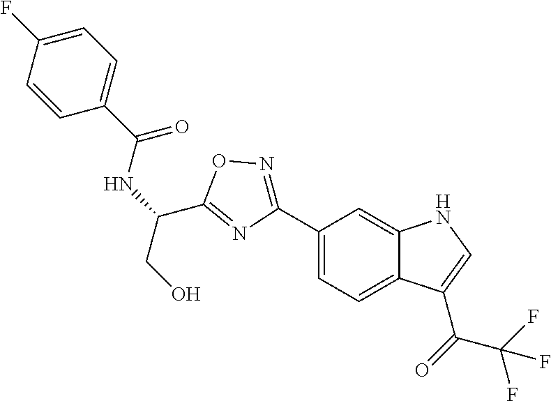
C1(C2=NOC(C(NC(C3=CC=C(F)C=C3)=O)CO)=N2)=CC=C2C(=C1)NC=C2C(=O)C(F)(F)F
